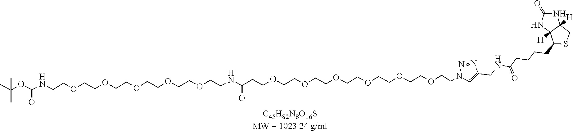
[C45H82N8O16SMW = 1023.24 g/ml].N(C(=O)CCCCC1SCC2([H])NC(=O)NC12[H])CC1=CN(CCOCCOCCOCCOCCOCCOCCC(NCCOCCOCCOCCOCCOCCNC(OC(C)(C)C)=O)=O)N=N1
